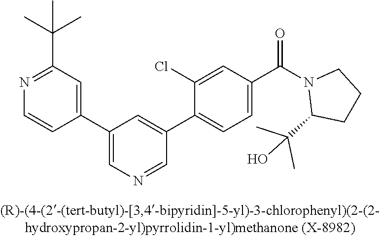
C1(C2=CN=CC(C3=CC=C(C(N4C(C(C)(C)O)CCC4)=O)C=C3Cl)=C2)=CC(C(C)(C)C)=NC=C1
